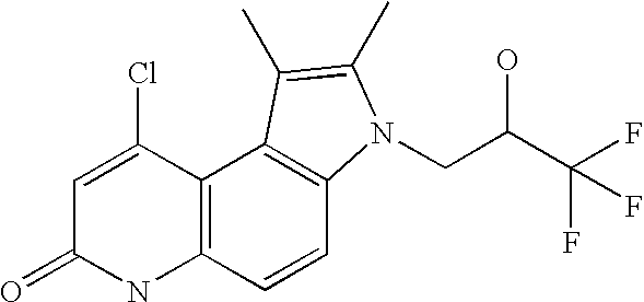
C1=C(Cl)C2=C(NC1=O)C=CC1=C2C(C)=C(C)N1CC(C(F)(F)F)O
